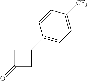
C1(=O)CC(C2=CC=C([CF3])C=C2)C1
